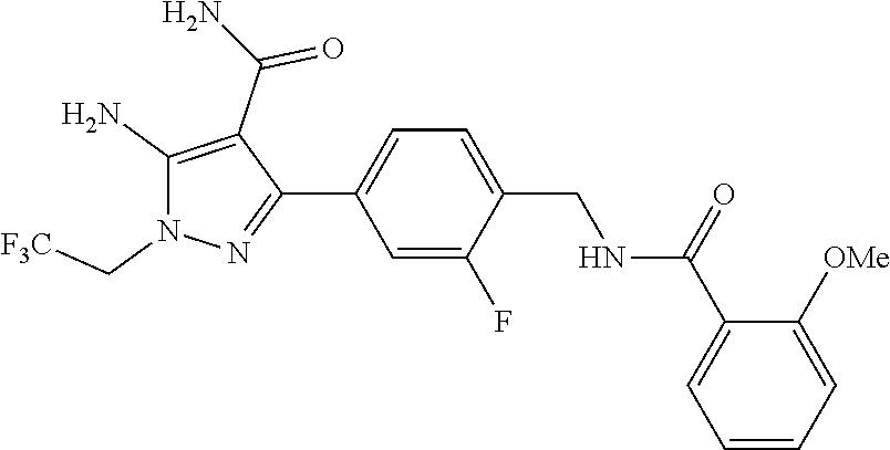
C1(C2=CC=C(CNC(C3=CC=CC=C3[OMe])=O)C(F)=C2)=NN(C[F3C])C(N)=C1C(N)=O
